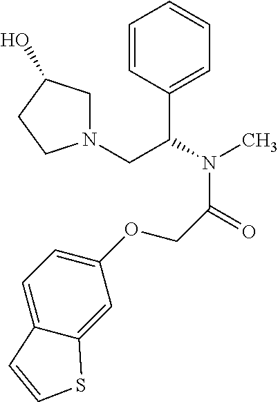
C1=CC(C(N(C)C(=O)COC2=CC=C3C(=C2)SC=C3)CN2CC(O)CC2)=CC=C1
